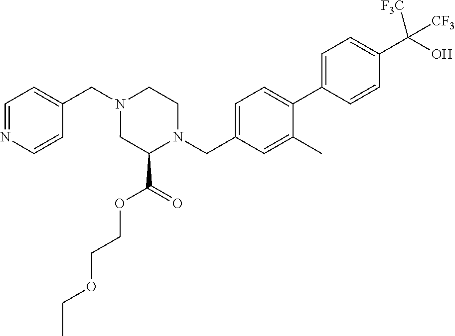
C1=NC=CC(CN2CC(C(OCCOCC)=O)N(CC3=CC=C(C4=CC=C(C(O)([CF3])[CF3])C=C4)C(C)=C3)CC2)=C1
